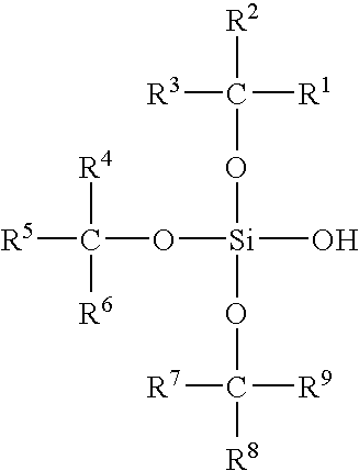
[R5]C([R4])([R6])O[Si](OC([R1])([R3])[R2])(OC([R8])([R7])[R9])O
